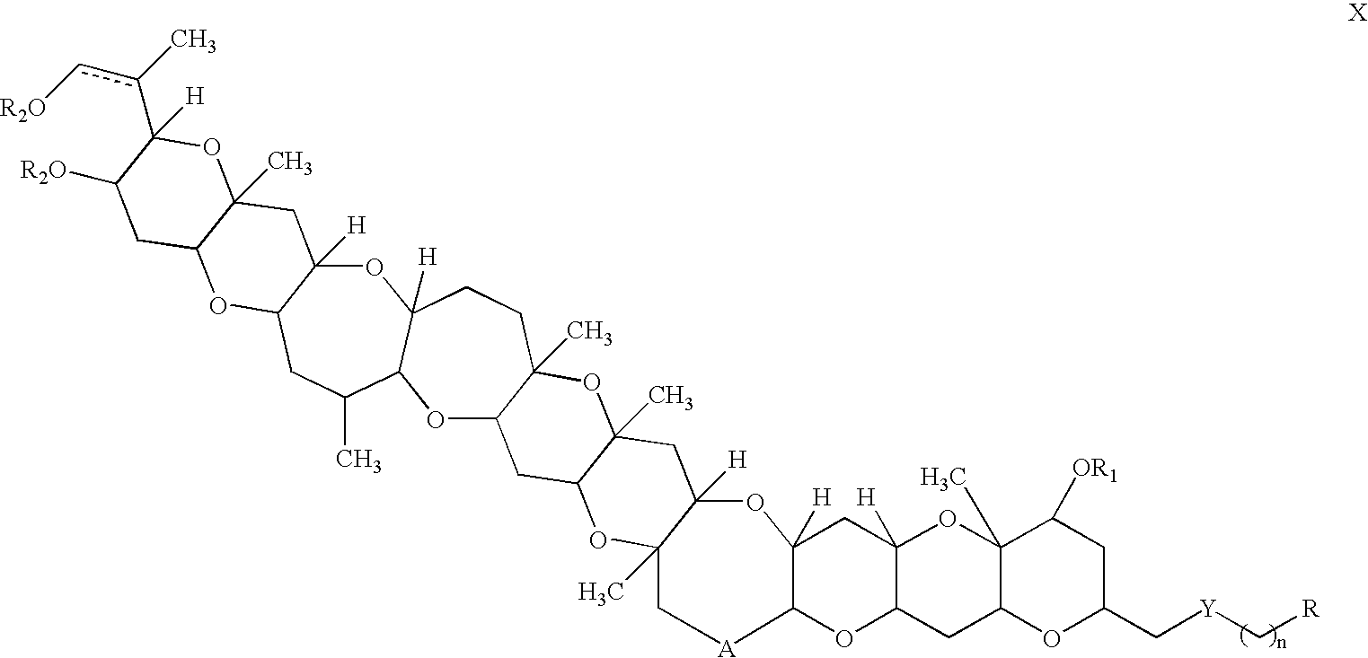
O1C2([H])C(C)(C[A]C3C1([H])CC1([H])C(O3)CC3C(C)(O1)C([OR1])CC(C[Y]C[R])O3)OC1C(C)(C2)OC2(C)C(C1)OC1C([H])(CC2)OC2([H])C(CC1C)OC1C(C)(C2)OC(c(c[R2O])C)([H])C([R2O])C1
